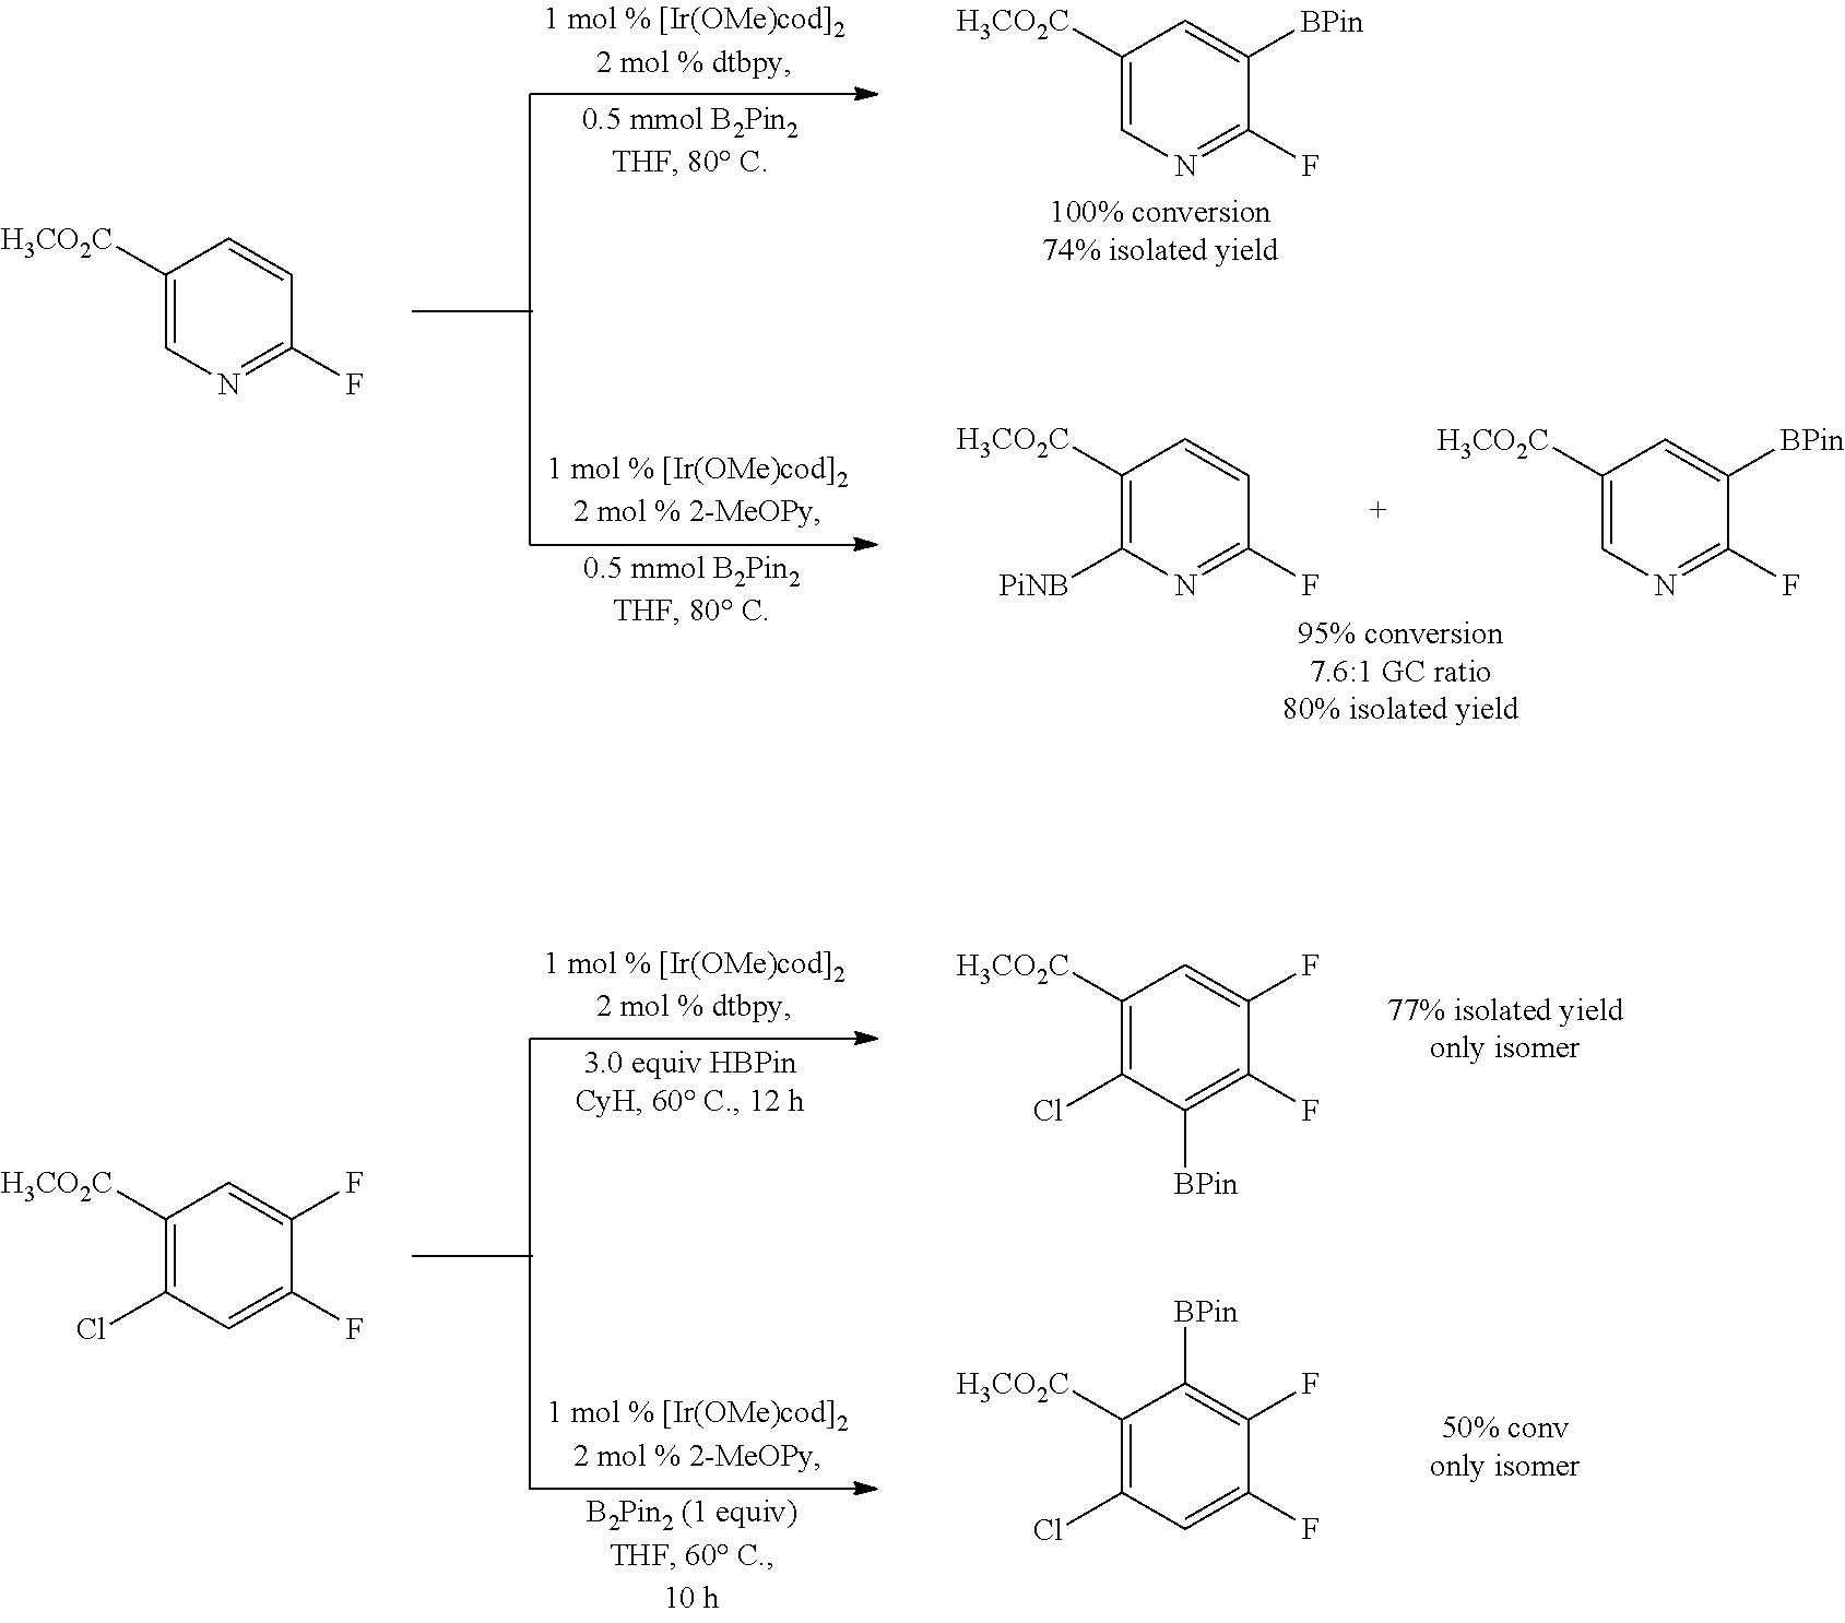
C1([H3CO2C])=C(Cl)C([BPin])=C(F)C(F)=C1.C1([H3CO2C])=C(Cl)C=C(F)C(F)=C1[BPin].C1([H3CO2C])=C(Cl)C=C(F)C(F)=C1.C1([H3CO2C])=CN=C(F)C([BPin])=C1.C1([H3CO2C])=C([PiNB])N=C(F)C=C1.C1([H3CO2C])=CN=C(F)C([BPin])=C1.C1([H3CO2C])=CN=C(F)C=C1
